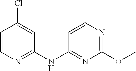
C1=C(Cl)C=CN=C1NC1=NC(OC)=NC=C1
